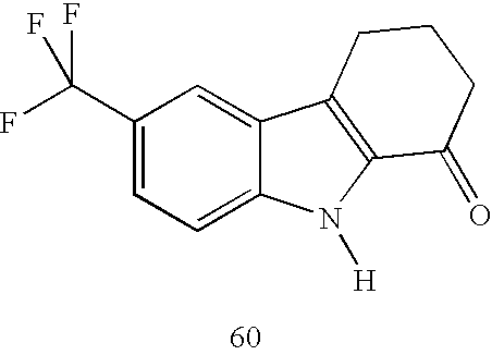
C1(C(F)(F)F)=CC=C2C(=C1)C1=C(N2[H])C(=O)CCC1
